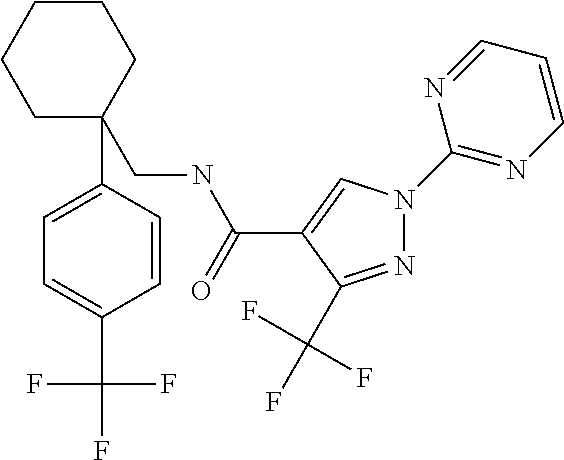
N1=C(C(F)(F)F)C(C(NCC2(C3=CC=C(C(F)(F)F)C=C3)CCCCC2)=O)=CN1C1=NC=CC=N1
